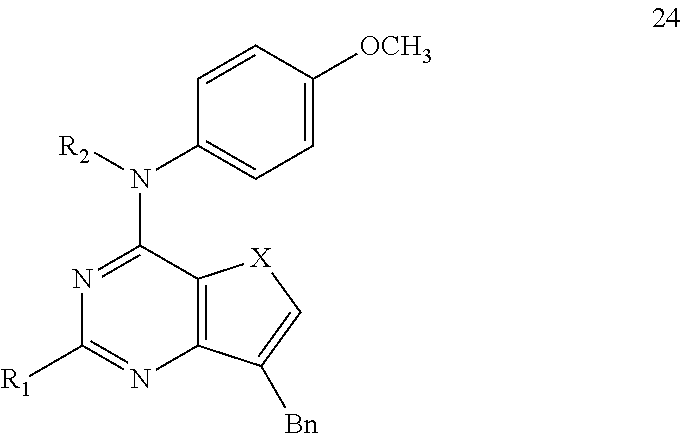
N1=C(N([R2])C2=CC=C([OCH3])C=C2)C2=C(N=C1[R1])C([Bn])=C[X]2
